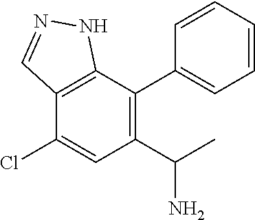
C12=C(C(Cl)=CC(C(C)N)=C1C1=CC=CC=C1)C=NN2
